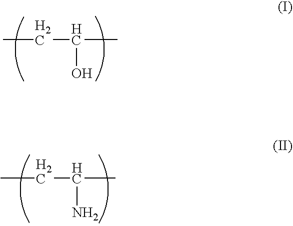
CCC(C)O.CCC(C)N
